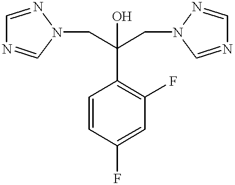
C1=CC(F)=CC(F)=C1C(CN1N=CN=C1)(CN1C=NC=N1)O
